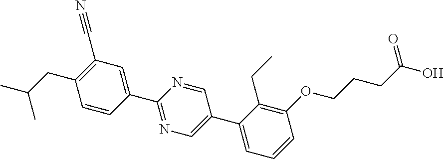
C1=CC(C2=NC=C(C3=CC=CC(OCCCC(O)=O)=C3CC)C=N2)=CC(C#N)=C1CC(C)C
